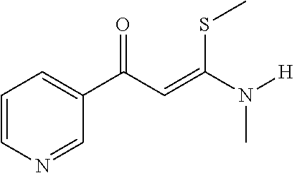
C1=CN=CC(C(C=C(N(C)[H])SC)=O)=C1
